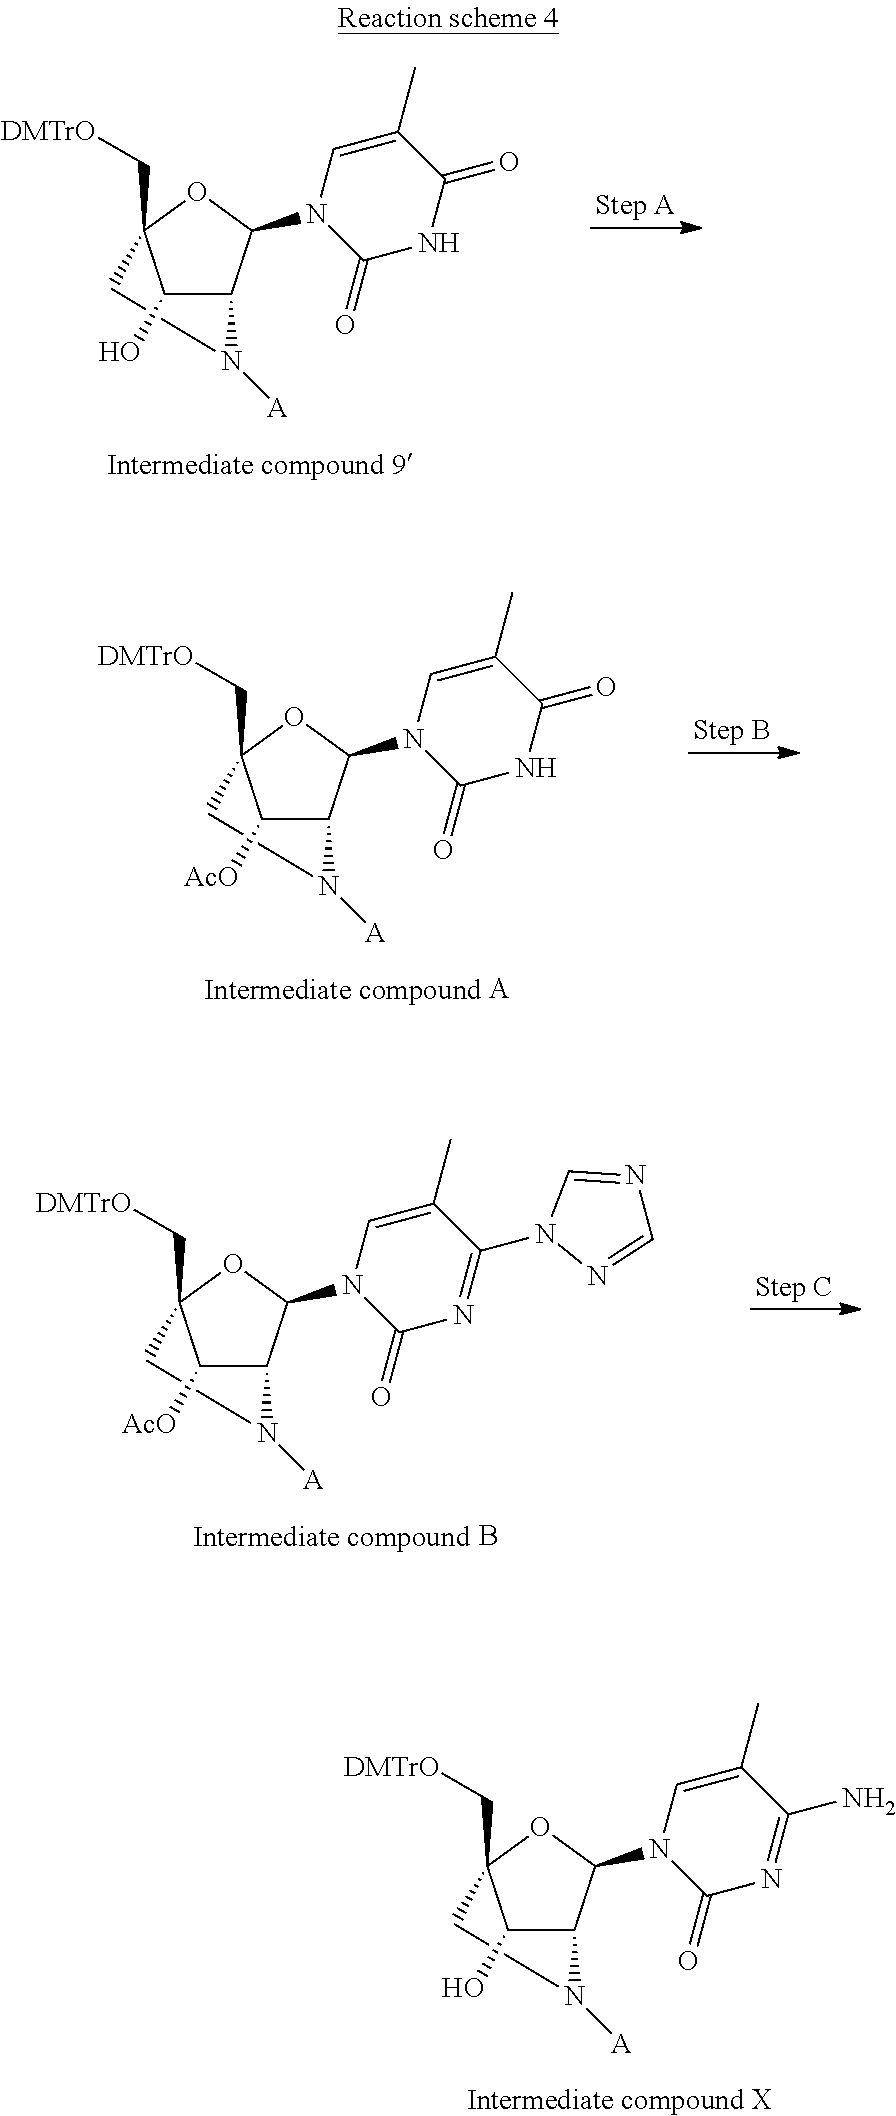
C1(O)C2C(N3C(=O)NC(=O)C(C)=C3)OC1(C[DMTrO])CN2[A].C1([AcO])C2C(N3C(=O)NC(=O)C(C)=C3)OC1(C[DMTrO])CN2[A].C1([AcO])C2C(N3C(=O)N=C(N4N=CN=C4)C(C)=C3)OC1(C[DMTrO])CN2[A].C1(O)C2C(N3C(=O)N=C(N)C(C)=C3)OC1(C[DMTrO])CN2[A]
